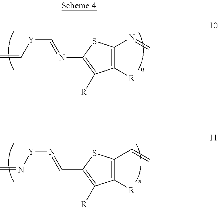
C1([R])=C(N=C)SC(N=C[Y]C=C)=C1[R].C1([R])=C(C=C)SC(C=N[Y]N=C)=C1[R]
